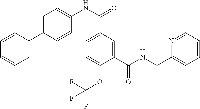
C1=CC(C2=CC=C(NC(C3=CC=C(OC(F)(F)F)C(C(NCC4=CC=CC=N4)=O)=C3)=O)C=C2)=CC=C1
